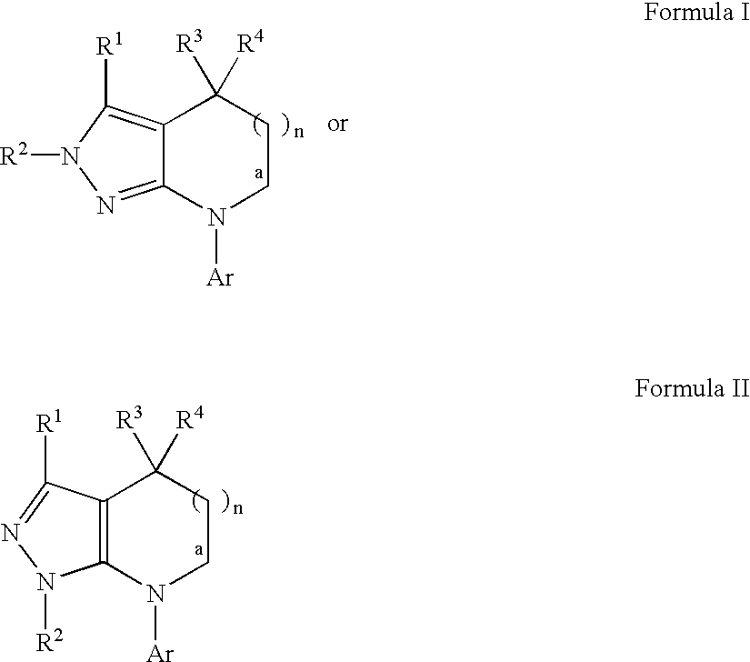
C12=C([R1])N([R2])N=C1N([Ar])CCC2([R3])[R4].C12=C(N([Ar])CCC1([R3])[R4])N([R2])N=C2[R1]
